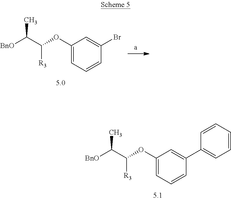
[BnO]C(C(OC1=CC=CC(Br)=C1)[R3])C.[BnO]C(C(OC1=CC=CC(C2=CC=CC=C2)=C1)[R3])C
